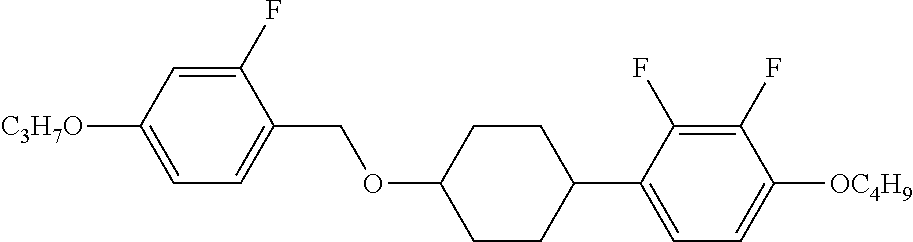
C1(F)=CC([C3H7O])=CC=C1COC1CCC(C2=CC=C([OC4H9])C(F)=C2F)CC1
